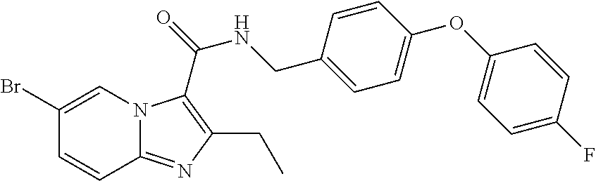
C1(Br)=CN2C(=NC(CC)=C2C(=O)NCC2=CC=C(OC3=CC=C(F)C=C3)C=C2)C=C1
